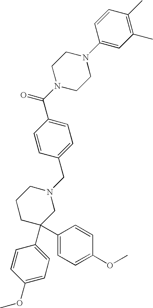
C1=C(C(N2CCN(C3=CC(C)=C(C)C=C3)CC2)=O)C=CC(CN2CCCC(C3=CC=C(OC)C=C3)(C3=CC=C(OC)C=C3)C2)=C1
